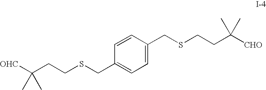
C1=CC(CSCCC([CHO])(C)C)=CC=C1CSCCC([OHC])(C)C
